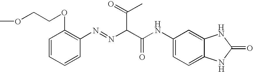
C1=CC=CC(N=NC(C(NC2=CC=C3C(=C2)NC(=O)N3)=O)C(=O)C)=C1OCCOC
